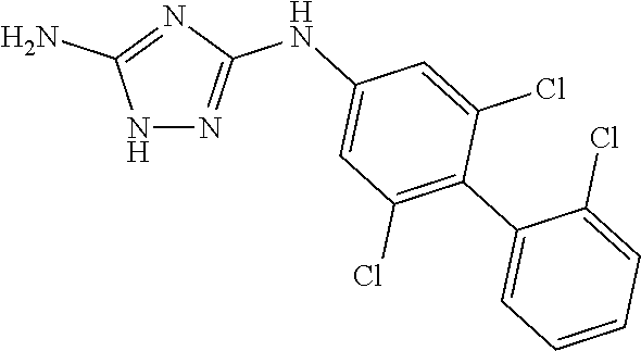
N1N=C(NC2=CC(Cl)=C(C3=CC=CC=C3Cl)C(Cl)=C2)N=C1N
